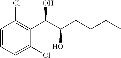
C1=CC(Cl)=C(C(C(CCCC)O)O)C(Cl)=C1
